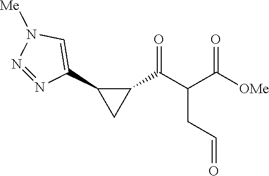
N1=NC(C2C(C(C(C([OMe])=O)CC=O)=O)C2)=CN1[Me]
